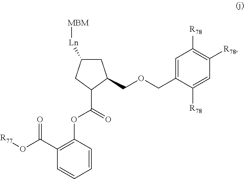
C1(C(O[R77])=O)=C(OC(C2C(COCC3=CC([R78])=C([R78])C=C3[R78])CC([Ln][MBM])C2)=O)C=CC=C1
